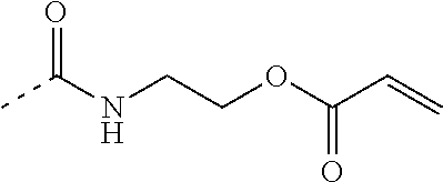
CC(NCCOC(C=C)=O)=O
